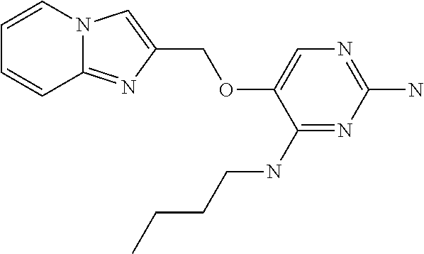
C1(NCCCC)=NC(N)=NC=C1OCC1=CN2C(=N1)C=CC=C2
